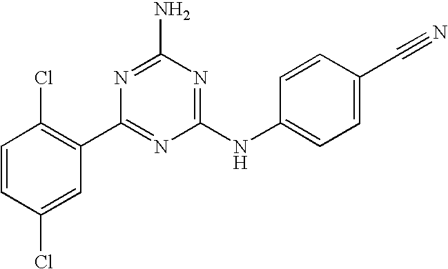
C1=CC(Cl)=CC(C2=NC(NC3=CC=C(C#N)C=C3)=NC(N)=N2)=C1Cl
